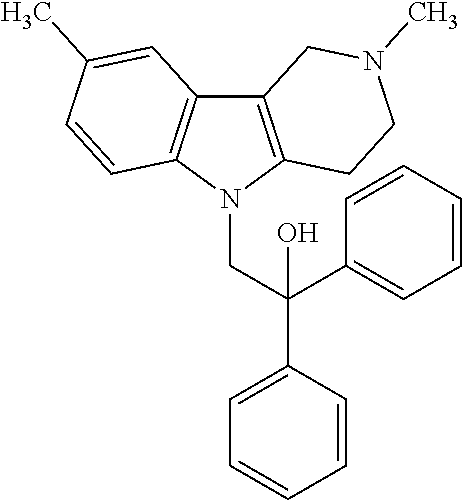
C12=C(N(CC(C3=CC=CC=C3)(C3=CC=CC=C3)O)C3=C1C=C(C)C=C3)CCN(C)C2
